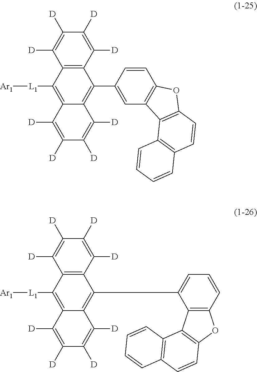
C12=C(C([D])=C([D])C([D])=C1[D])C(C1=CC3=C(C=C1)OC1=C3C3=C(C=C1)C=CC=C3)=C1C(=C2[L1][Ar1])C([D])=C([D])C([D])=C1[D].C12=C(C([D])=C([D])C([D])=C1[D])C(C1=CC=CC3=C1C1=C(O3)C=CC3=C1C=CC=C3)=C1C(=C2[L1][Ar1])C([D])=C([D])C([D])=C1[D]
